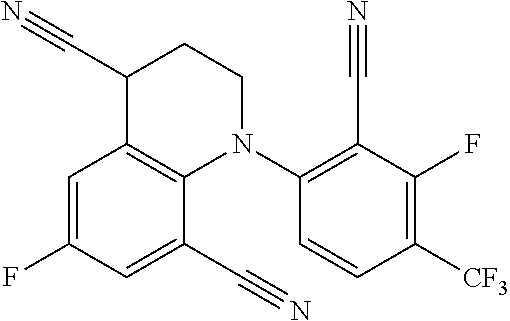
C1=C(F)C=C(C#N)C2=C1C(C#N)CCN2C1=C(C#N)C(F)=C([CF3])C=C1
